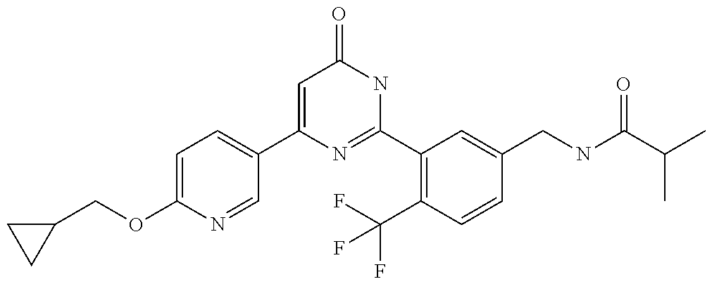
C1(C2=CC=C(OCC3CC3)N=C2)=CC(=O)NC(C2=C(C(F)(F)F)C=CC(CNC(C(C)C)=O)=C2)=N1
